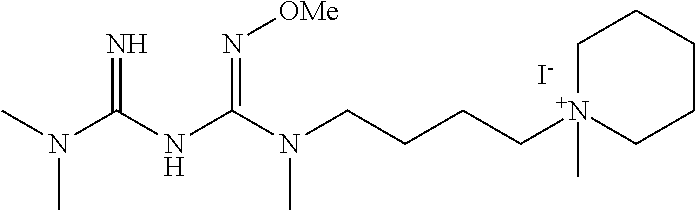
N(C(NC(N(CCCC[N+]1(C)CCCCC1)C)=N[OMe])=N)(C)C.[I-]
